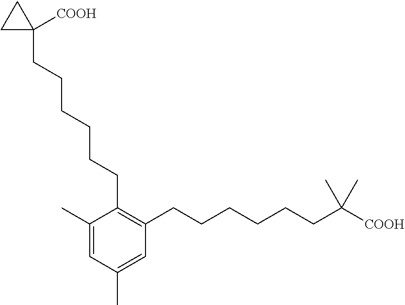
C1=C(C)C(CCCCCCC2([COOH])CC2)=C(CCCCCCC(C)(C)[COOH])C=C1C
